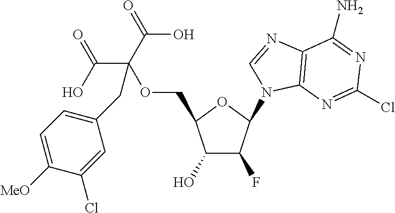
C1(O)C(F)C(N2C3=C(C(N)=NC(Cl)=N3)N=C2)OC1COC(CC1=CC=C([MeO])C(Cl)=C1)(C(O)=O)C(=O)O
